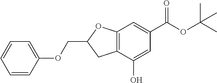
C1=CC(OCC2CC3=C(O2)C=C(C(OC(C)(C)C)=O)C=C3O)=CC=C1
